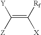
C(=C([Rf])[X])([Z])[Y]
